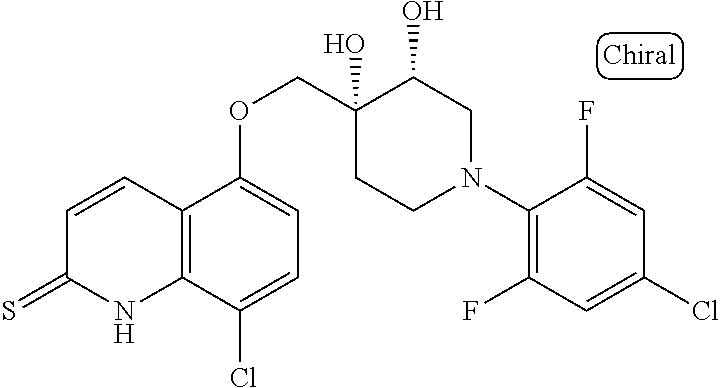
C1(N2CC(O)C(O)(COC3=CC=C(Cl)C4=C3C=CC(=S)N4)CC2)=C(F)C=C(Cl)C=C1F
